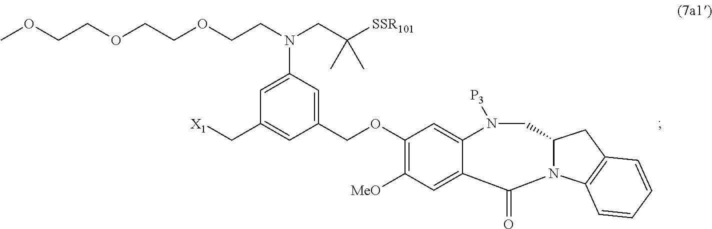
C1(OCC2=CC(N(CCOCCOCCOC)CC([SSR101])(C)C)=CC(C[X1])=C2)=C([MeO])C=C2C(=C1)N([P3])CC1N(C3=C(C1)C=CC=C3)C2=O
